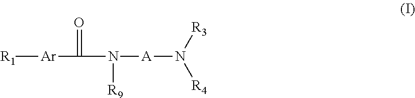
[R1][Ar]C(=O)N([R9])[A]N([R3])[R4]
